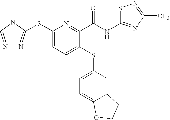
N1=CNC(SC2=CC=C(SC3=CC=C4C(=C3)CCO4)C(C(NC3=NC(C)=NS3)=O)=N2)=N1
